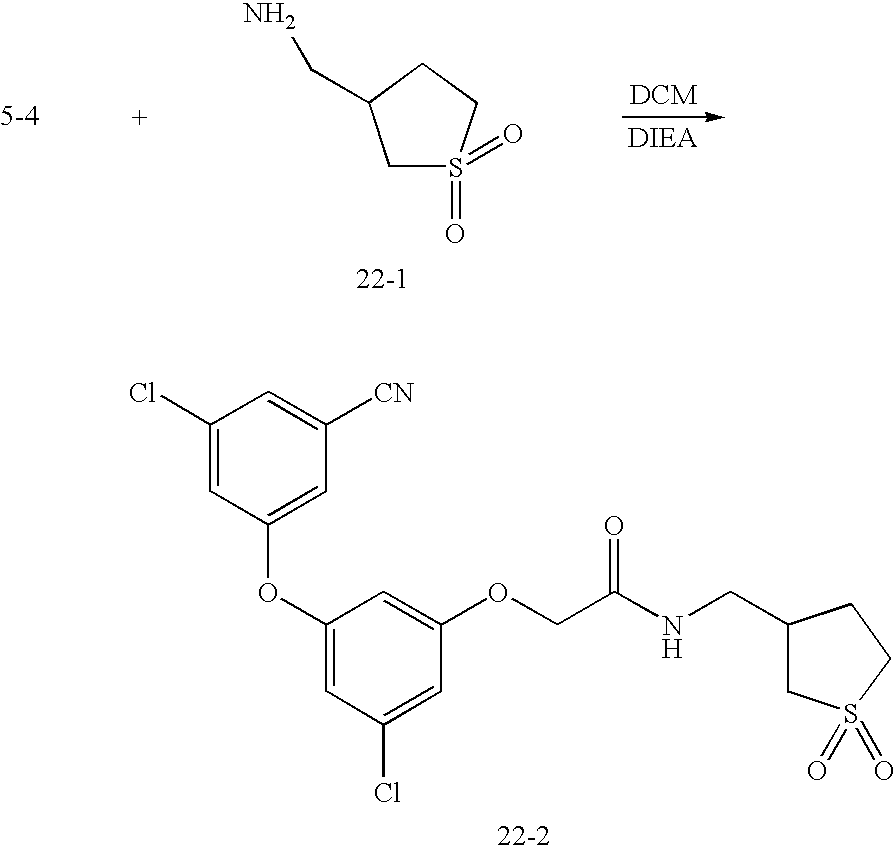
C1(Cl)=CC(OC2=CC(Cl)=CC(OCC(=O)NCC3CS(=O)(=O)CC3)=C2)=CC([CN])=C1.C1S(=O)(=O)CCC1CN
